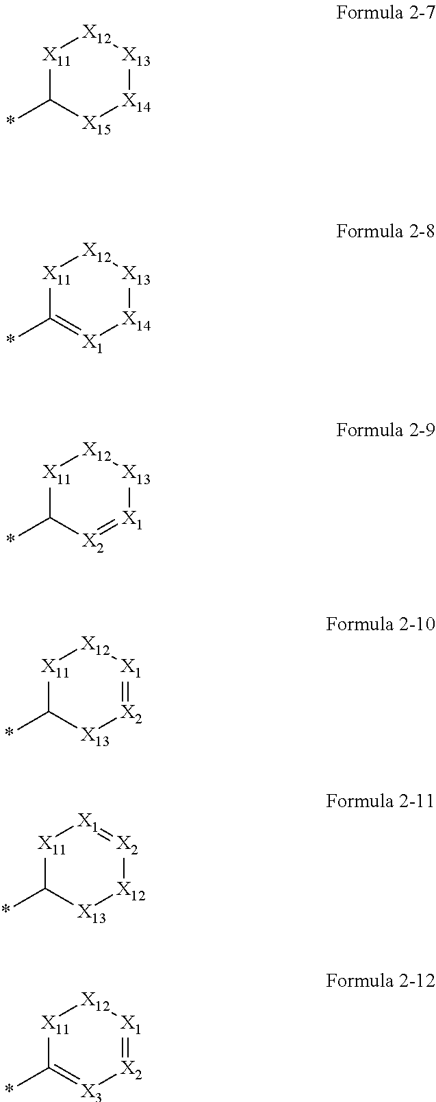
[X11]1C(*)[X15][X14][X13][X12]1.[X11]1C(*)=[X1][X14][X13][X12]1.[X11]1C(*)[X2]=[X1][X13][X12]1.[X11]1C(*)[X13][X2]=[X1][X12]1.[X11]1C(*)[X13][X12][X2]=[X1]1.[X11]1C(*)=[X3][X2]=[X1][X12]1
